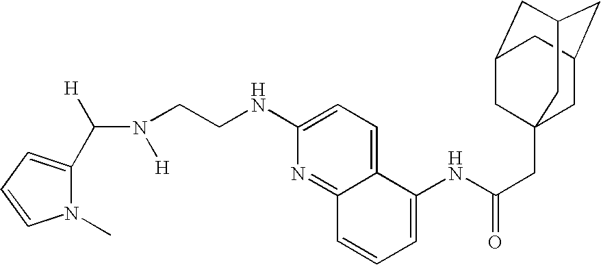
C(N([H])CCNC1=CC=C2C(=N1)C=CC=C2NC(CC12CC3CC(CC(C1)C3)C2)=O)([H])C1=CC=CN1C
